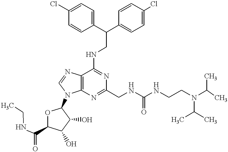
C12=C(N=C(CNC(=O)NCCN(C(C)C)C(C)C)N=C1NCC(C1=CC=C(Cl)C=C1)C1=CC=C(Cl)C=C1)N(C1OC(C(NCC)=O)C(O)C1O)C=N2
